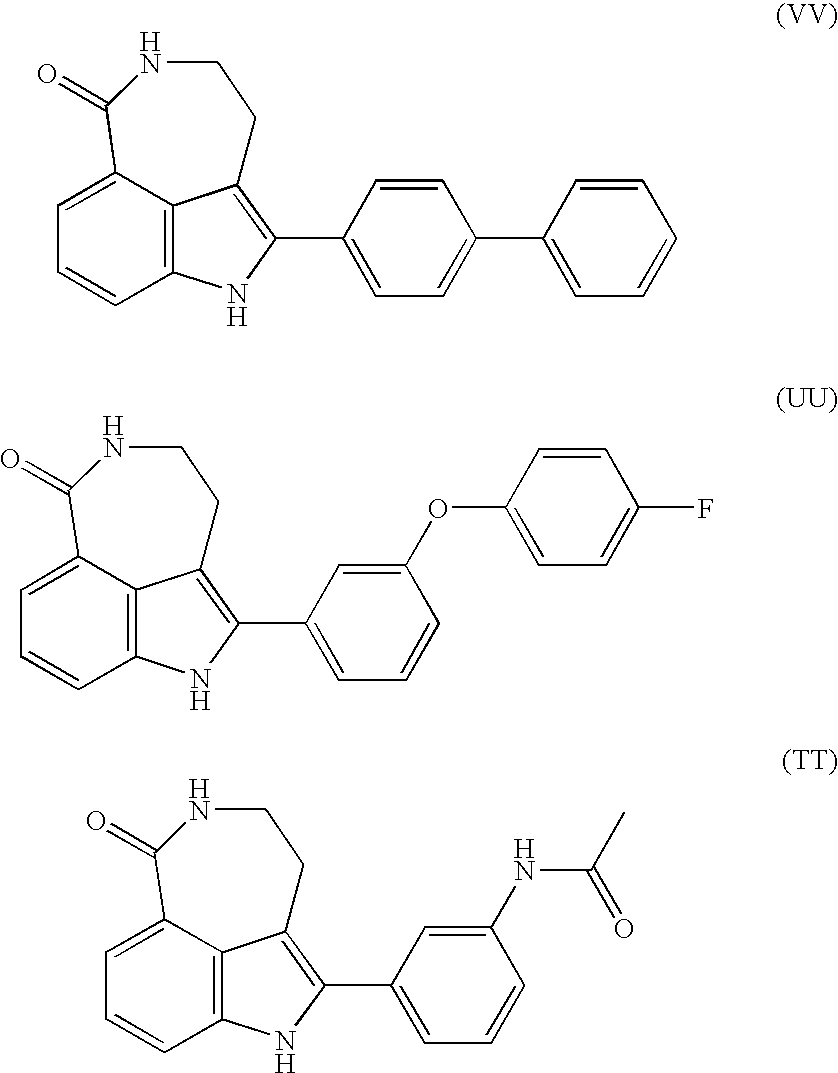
C12=C3C(=CC=C1)C(=O)NCCC3=C(C1=CC=C(C3=CC=CC=C3)C=C1)N2.C12=C3C(=CC=C1)C(=O)NCCC3=C(C1=CC=CC(OC3=CC=C(F)C=C3)=C1)N2.C12=C3C(=CC=C1)C(=O)NCCC3=C(C1=CC=CC(NC(=O)C)=C1)N2
